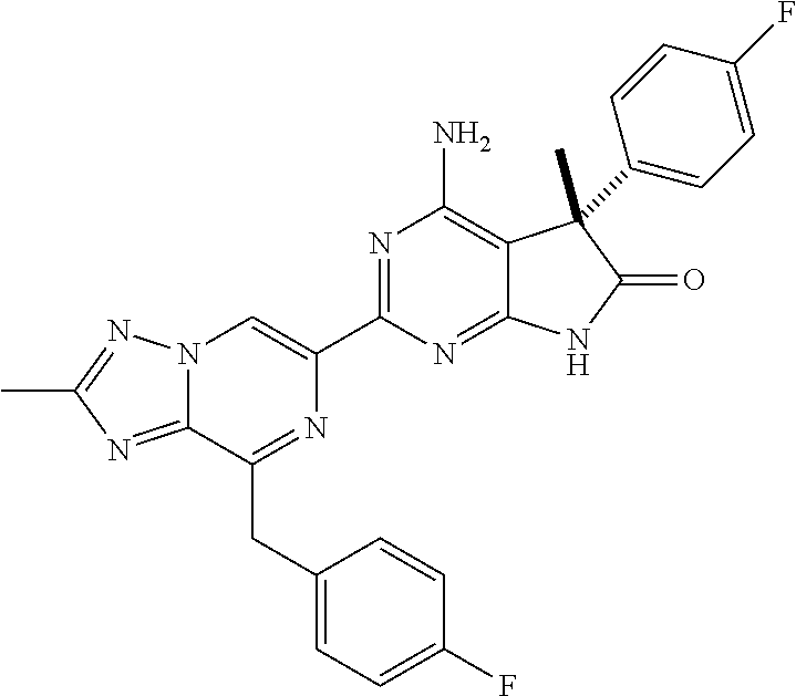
C12=NC(C)=NN1C=C(C1=NC(N)=C3C(=N1)NC(=O)C3(C)C1=CC=C(F)C=C1)N=C2CC1=CC=C(F)C=C1
